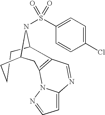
C1CCC2CC3=C(C1N2S(=O)(=O)C1=CC=C(Cl)C=C1)C=NC1=CC=NN31
